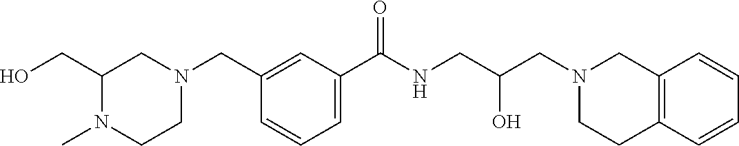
C1(CN2CC(CO)N(C)CC2)=CC(C(NCC(CN2CCC3=C(C2)C=CC=C3)O)=O)=CC=C1
